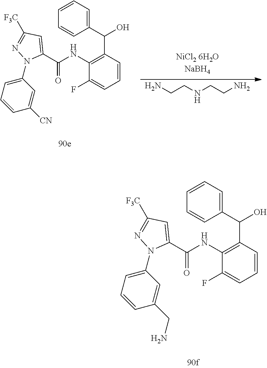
NCCNCCN.C1(C(O)C2=C(NC(C3=CC([F3C])=NN3C3=CC=CC([CN])=C3)=O)C(F)=CC=C2)=CC=CC=C1.C1(C(O)C2=C(NC(C3=CC([F3C])=NN3C3=CC=CC(CN)=C3)=O)C(F)=CC=C2)=CC=CC=C1
